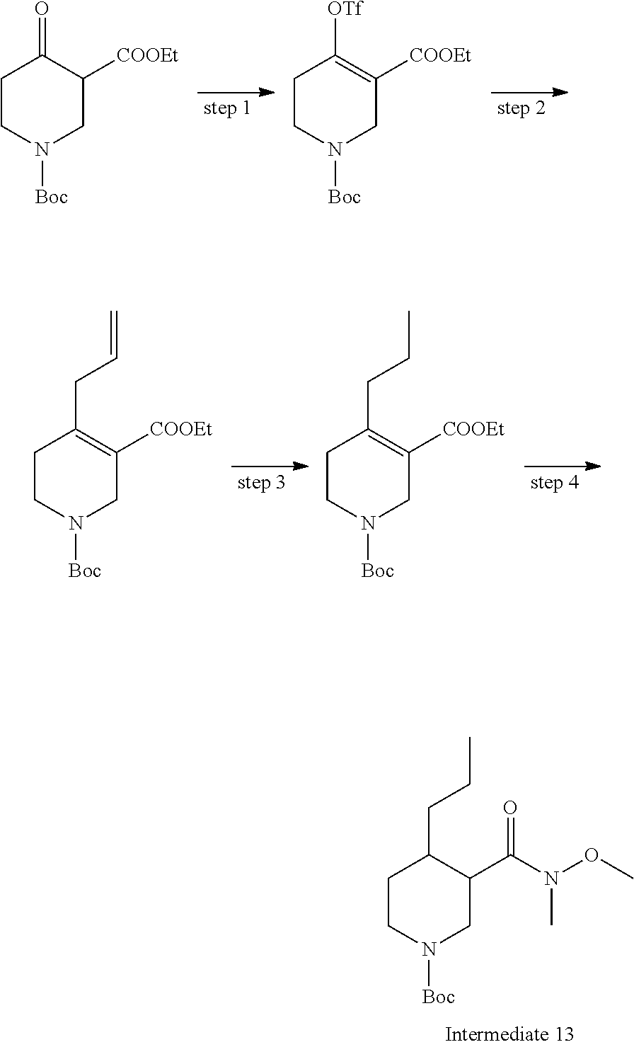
C1CN([Boc])CC(C(=O)N(OC)C)C1CCC.C1CN([Boc])CC([COOEt])C1=O.C1CN([Boc])CC([COOEt])=C1[OTf].C1CN([Boc])CC([COOEt])=C1CC=C.C1CN([Boc])CC([COOEt])=C1CCC
